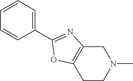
C1C2=C(CCN1C)OC(C1=CC=CC=C1)=N2
